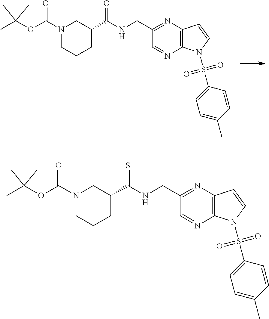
N1(C(OC(C)(C)C)=O)CCCC(C(NCC2=NC3=C(N=C2)N(S(C2=CC=C(C)C=C2)(=O)=O)C=C3)=O)C1.N1(C(OC(C)(C)C)=O)CCCC(C(NCC2=NC3=C(N=C2)N(S(C2=CC=C(C)C=C2)(=O)=O)C=C3)=S)C1
